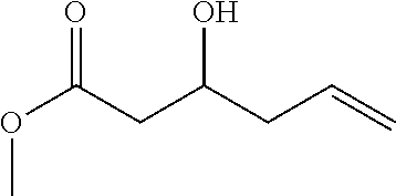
COC(CC(CC=C)O)=O
